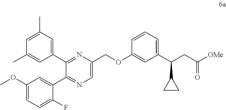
C1(C2=NC(COC3=CC(C(CC([OMe])=O)C4CC4)=CC=C3)=CN=C2C2=CC(OC)=CC=C2F)=CC(C)=CC(C)=C1
